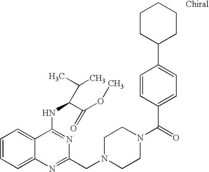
C1=CC=C2C(=C1)C(NC(C(OC)=O)C(C)C)=NC(CN1CCN(C(=O)C3=CC=C(C4CCCCC4)C=C3)CC1)=N2
